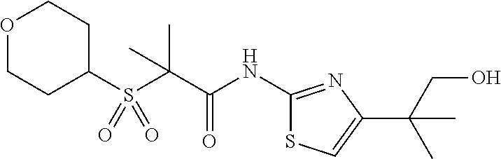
C1(S(C(C(NC2=NC(C(CO)(C)C)=CS2)=O)(C)C)(=O)=O)CCOCC1
